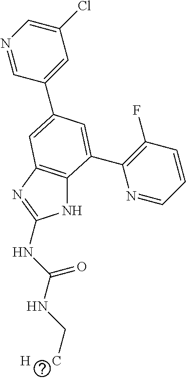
N1=CC(C2=CC3=C(NC(NC(NC[H      C])=O)=N3)C(C3=C(F)C=CC=N3)=C2)=CC(Cl)=C1
